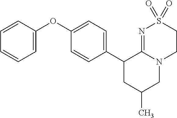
C1(C2CC(C)CN3C2=NS(=O)(=O)CC3)=CC=C(OC2=CC=CC=C2)C=C1
